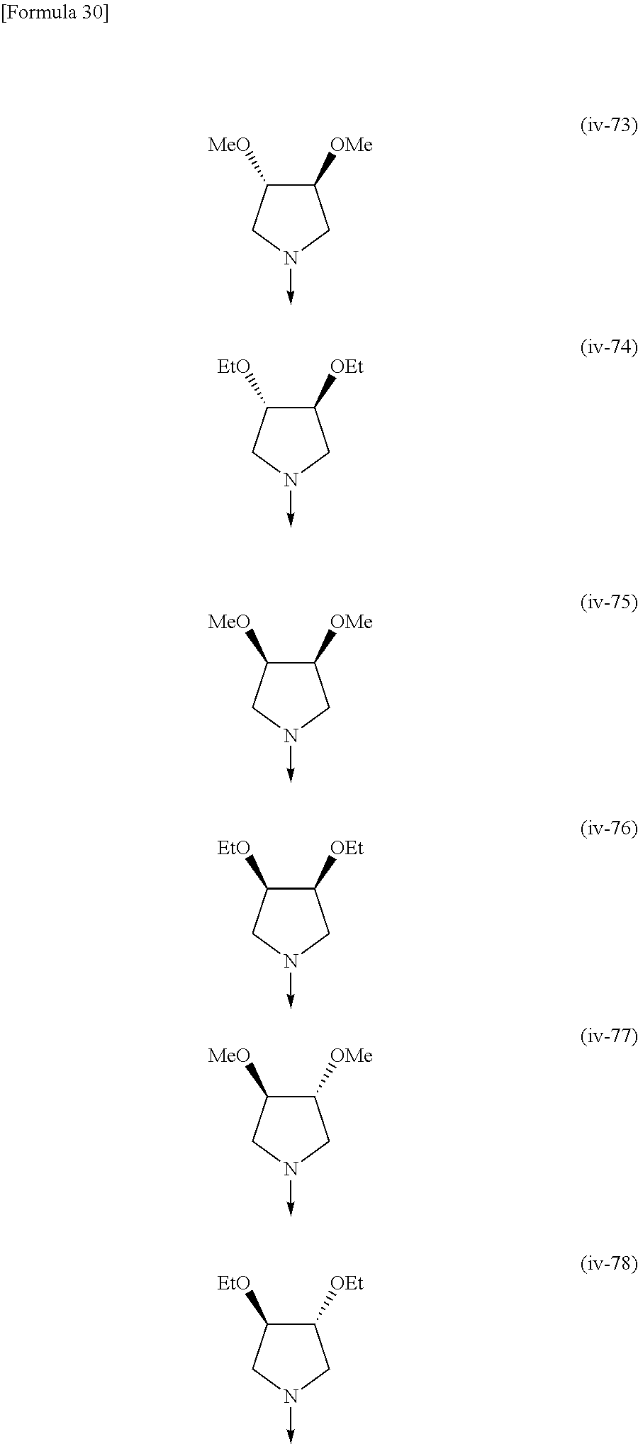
C1([OMe])C([MeO])CN(->C)C1.C1([OEt])C([EtO])CN(->C)C1.C1([OMe])C([MeO])CN(->C)C1.C1([OEt])C([EtO])CN(->C)C1.C1([OMe])C([MeO])CN(->C)C1.C1([OEt])C([EtO])CN(->C)C1
